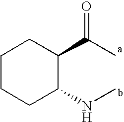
C1CCC(NC)C(C(C)=O)C1
